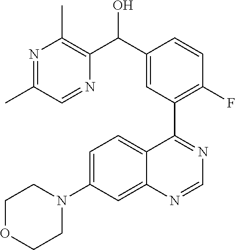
C1=C(N2CCOCC2)C=C2C(=C1)C(C1=C(F)C=CC(C(C3=C(C)N=C(C)C=N3)O)=C1)=NC=N2
